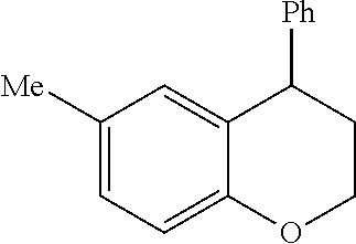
C1([Me])=CC=C2C(=C1)C([Ph])CCO2
